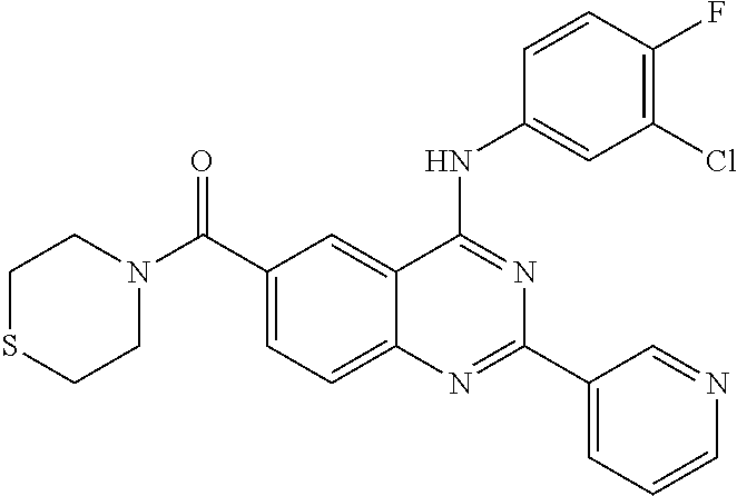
N(C1=NC(C2=CC=CN=C2)=NC2=CC=C(C(N3CCSCC3)=O)C=C12)C1=CC(Cl)=C(F)C=C1
